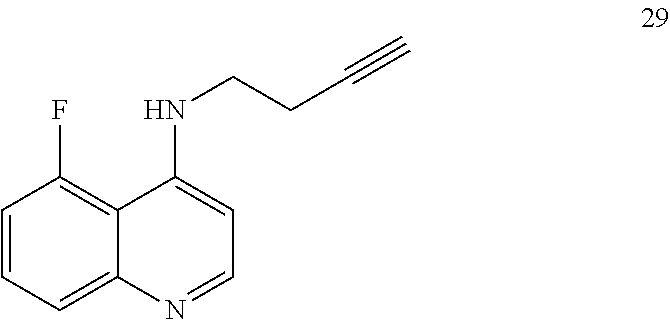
C1(NCCC#C)=CC=NC2=CC=CC(F)=C12
